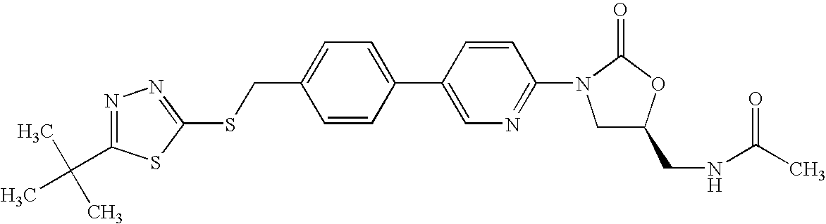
C1(CSC2=NN=C(C(C)(C)C)S2)=CC=C(C2=CN=C(N3C(=O)OC(CNC(C)=O)C3)C=C2)C=C1
